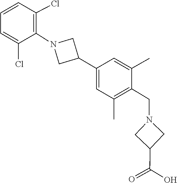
C1=C(C2CN(C3=C(Cl)C=CC=C3Cl)C2)C=C(C)C(CN2CC(C(=O)O)C2)=C1C
